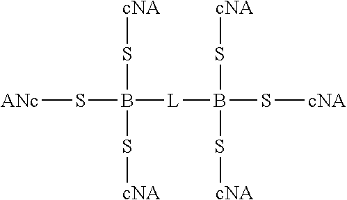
[ANc]SB(S[cNA])(S[cNA])[L]B(S[cNA])(S[cNA])S[cNA]
